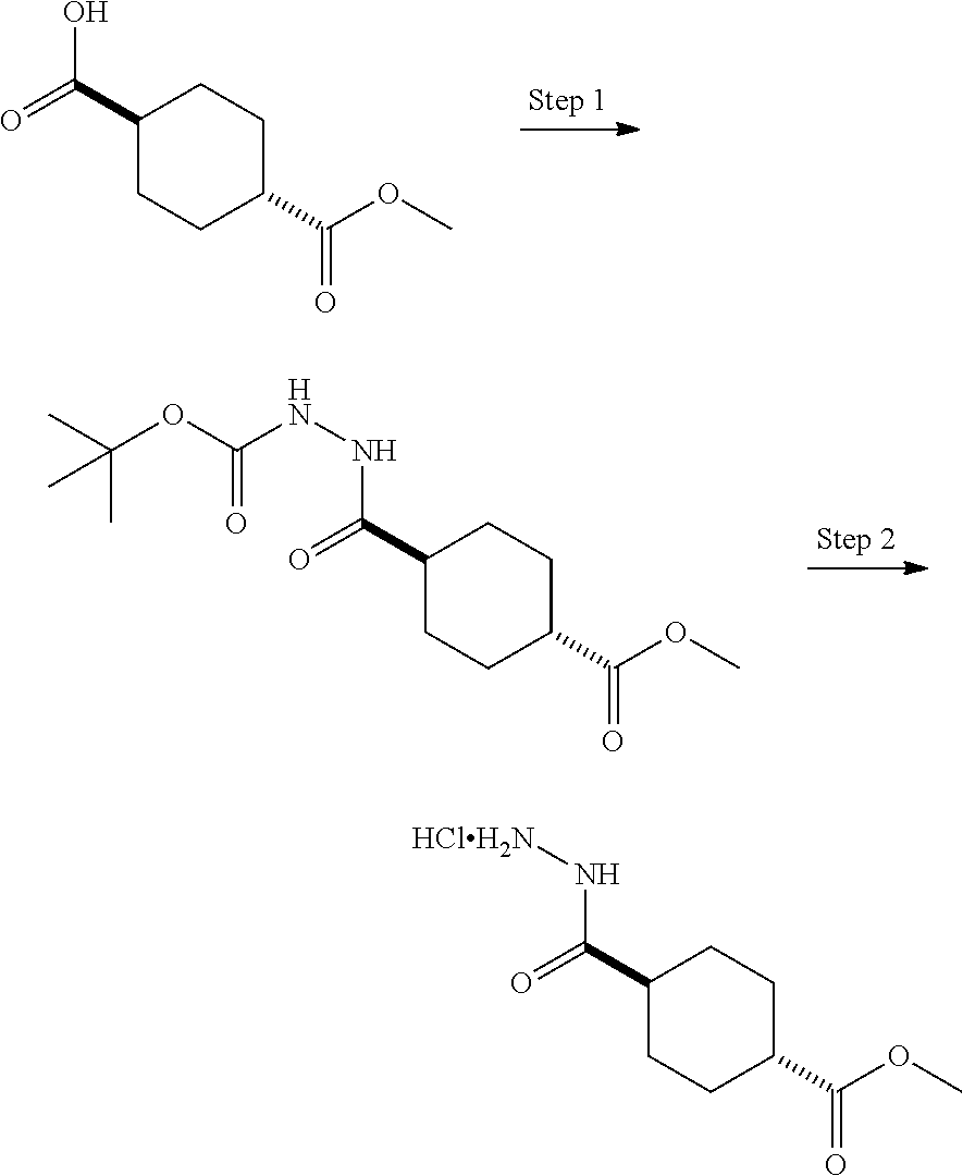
C1(C(=O)O)CCC(C(OC)=O)CC1.C1(C(=O)NNC(OC(C)(C)C)=O)CCC(C(OC)=O)CC1.C1(C(N[HClH2N])=O)CCC(C(OC)=O)CC1
